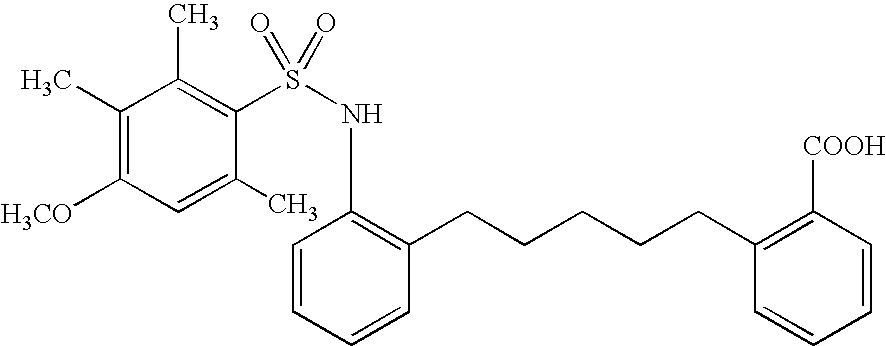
C1(C)=C([H3CO])C=C(C)C(S(=O)(NC2=C(CCCCCC3=C([COOH])C=CC=C3)C=CC=C2)=O)=C1C
